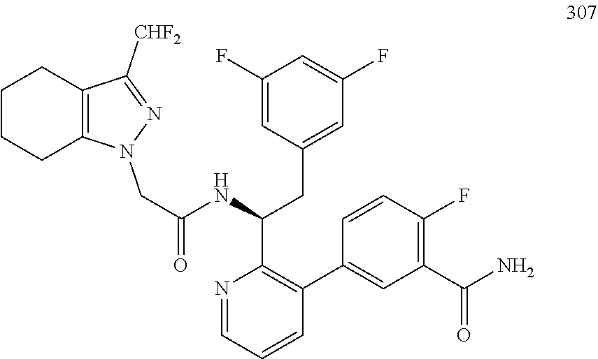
C12=C(N(CC(NC(CC3=CC(F)=CC(F)=C3)C3=C(C4=CC(C(N)=O)=C(F)C=C4)C=CC=N3)=O)N=C1[CHF2])CCCC2
